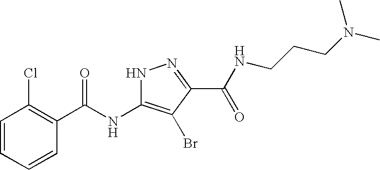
C1=CC=CC(C(NC2=C(Br)C(C(=O)NCCCN(C)C)=NN2)=O)=C1Cl
